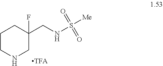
N1CC(F)(CNS([Me])(=O)=O)CCC1
